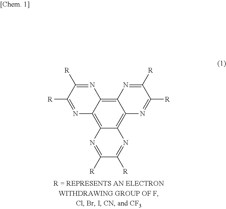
C12=C3C(=C4C(=C1N=C([R])C([R])=N2)N=C([R])C([R])=N4)N=C([R])C([R])=N3
